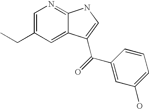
C1=C(CC)C=C2C(=N1)NC=C2C(=O)C1=CC(O)=CC=C1
